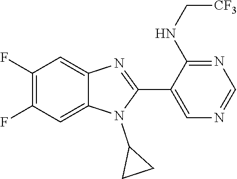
C1(F)=C(F)C=C2C(=C1)N=C(C1=CN=CN=C1NC[CF3])N2C1CC1
